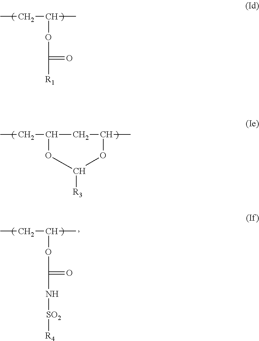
CCC1CC(C)OC([R3])O1.CCC(C)OC(=O)[R1].CCC(C)OC(=O)N[SO2][R4]
